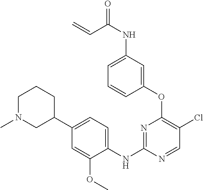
C1(OC2=C(Cl)C=NC(NC3=CC=C(C4CCCN(C)C4)C=C3OC)=N2)=CC(NC(=O)C=C)=CC=C1
